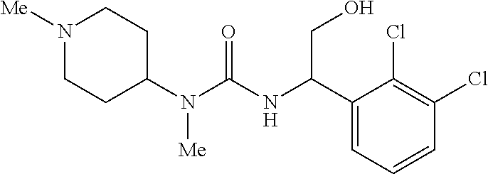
N1([Me])CCC(N(C(NC(C2=CC=CC(Cl)=C2Cl)CO)=O)[Me])CC1
